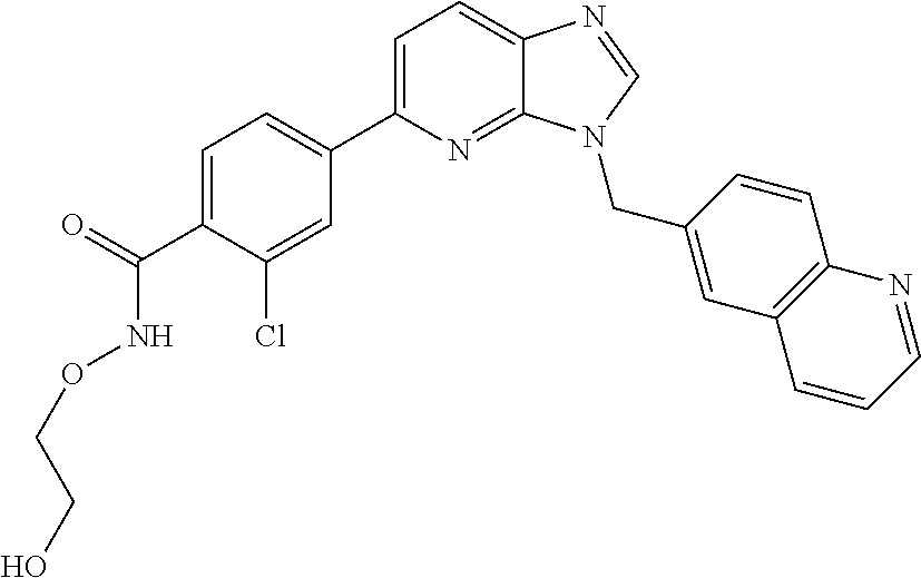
C1(C2=CC=C3C(=N2)N(CC2=CC4=C(C=C2)N=CC=C4)C=N3)=CC=C(C(=O)NOCCO)C(Cl)=C1
